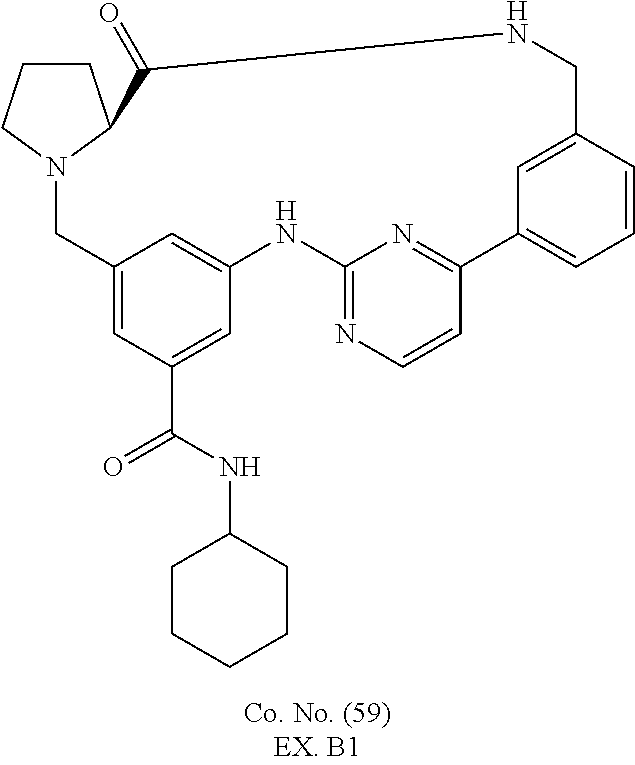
C1CCN2C1C(=O)NCC1=CC(=CC=C1)C1=NC(=NC=C1)NC1=CC(=CC(C(=O)NC3CCCCC3)=C1)C2
